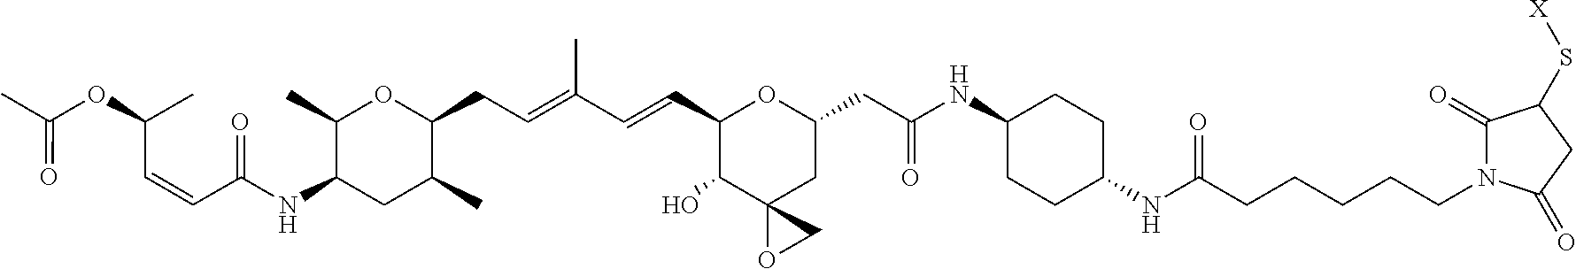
C1(C)C(NC(=O)C=CC(C)OC(=O)C)CC(C)C(CC=C(C)C=CC2C(O)C3(CC(CC(=O)NC4CCC(NC(CCCCCN5C(=O)C(S[X])CC5=O)=O)CC4)O2)OC3)O1
